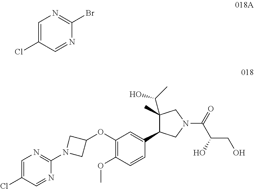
C1=C(Cl)C=NC(Br)=N1.C1=C(Cl)C=NC(N2CC(OC3=C(OC)C=CC(C4C(C(O)C)(C)CN(C(C(CO)O)=O)C4)=C3)C2)=N1
